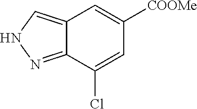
N1C=C2C=C([COOMe])C=C(Cl)C2=N1
